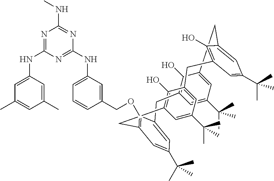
C12=CC(C(C)(C)C)=CC(=C1O)CC1=CC(C(C)(C)C)=CC(=C1OCC1=CC(NC3=NC(NC4=CC(C)=CC(C)=C4)=NC(NC)=N3)=CC=C1)CC1=C(O)C(=CC(C(C)(C)C)=C1)CC1=C(O)C(=CC(C(C)(C)C)=C1)C2
